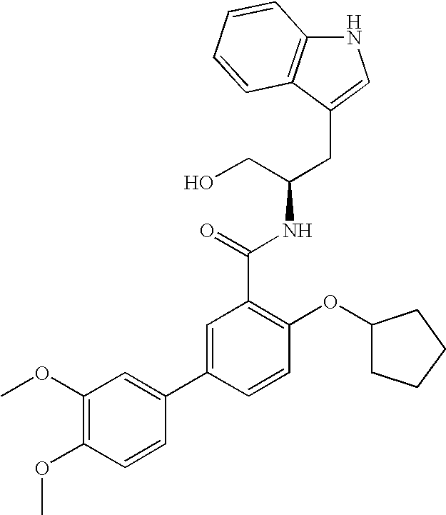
C12=C(C(CC(CO)NC(=O)C3=C(OC4CCCC4)C=CC(C4=CC(OC)=C(OC)C=C4)=C3)=CN1)C=CC=C2
